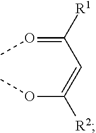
O(C(=CC(=OC)[R1])[R2])C
